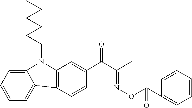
C12=C(C=C(C(C(C)=NOC(C3=CC=CC=C3)=O)=O)C=C1)N(CCCCCC)C1=CC=CC=C21
